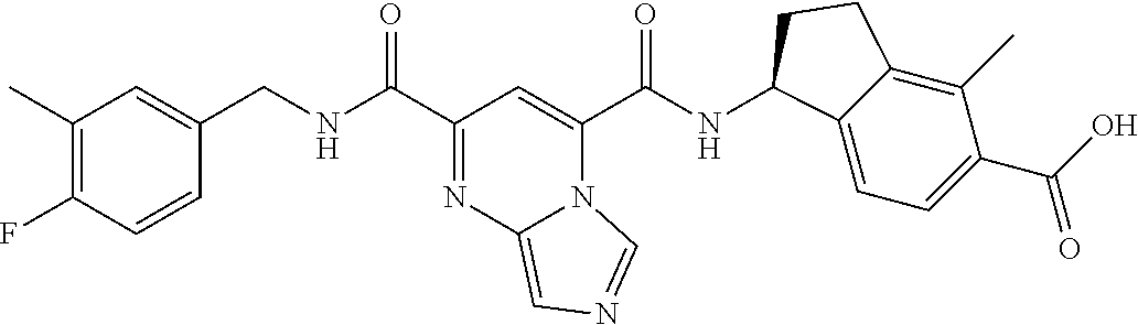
C1=CC(F)=C(C)C=C1CNC(=O)C1=NC2=CN=CN2C(C(NC2C3=CC=C(C(O)=O)C(C)=C3CC2)=O)=C1
